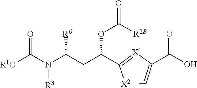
[R1O]C(N(C(CC(C1=[X1]C(C(O)=O)=C[X2]1)OC([R2B])=O)[R6])[R3])=O
